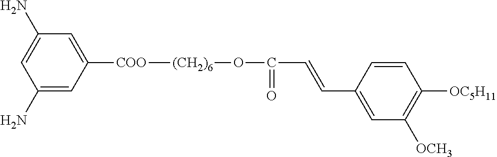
C1(N)=CC([COO][(CH2)6]OC(C=CC2=CC([OCH3])=C([OC5H11])C=C2)=O)=CC(N)=C1
